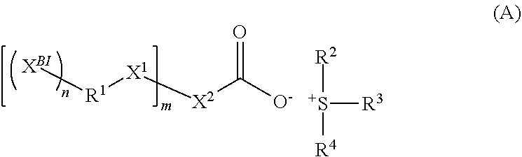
[R2][S+]([R4])[R3].[XBI][R1][X1][X2]C([O-])=O
